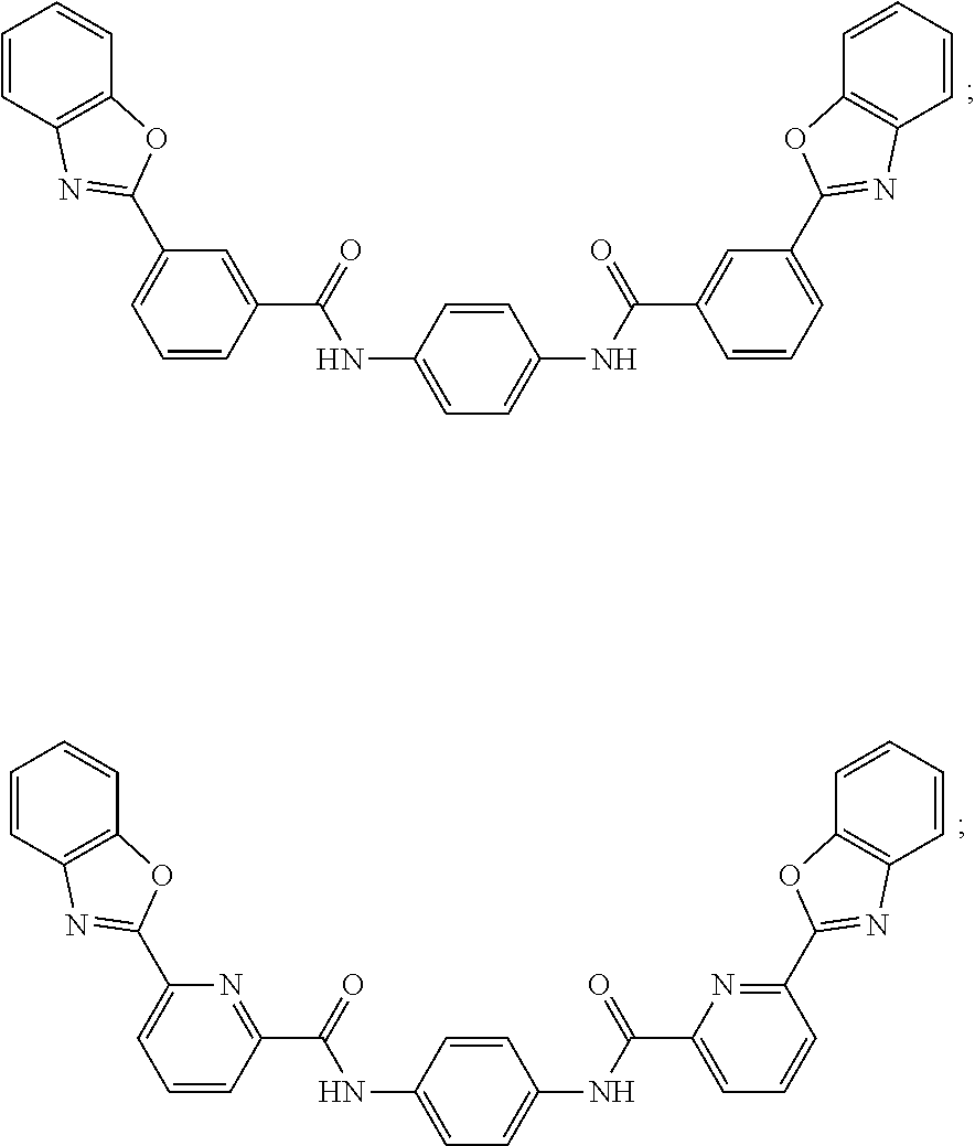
C1(NC(C2=NC(C3=NC4=C(C=CC=C4)O3)=CC=C2)=O)=CC=C(NC(C2=CC=CC(C3=NC4=C(C=CC=C4)O3)=N2)=O)C=C1.C1(NC(C2=CC(C3=NC4=C(C=CC=C4)O3)=CC=C2)=O)=CC=C(NC(C2=CC(C3=NC4=C(C=CC=C4)O3)=CC=C2)=O)C=C1
